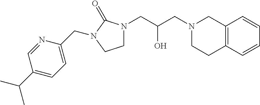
C12=C(C=CC=C1)CCN(CC(CN1CCN(CC3=CC=C(C(C)C)C=N3)C1=O)O)C2
